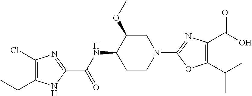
C1(Cl)=C(CC)NC(C(NC2CCN(C3=NC(C(O)=O)=C(C(C)C)O3)CC2OC)=O)=N1
